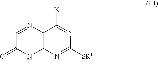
C12=C(N=C([SR1])N=C1[X])NC(=O)C=N2
